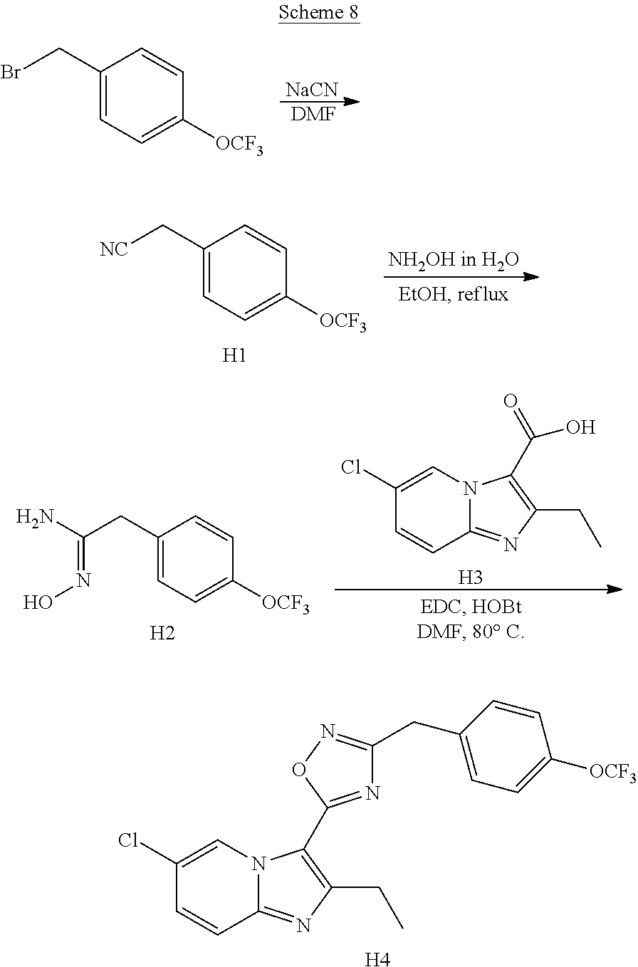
C1(CBr)=CC=C([OCF3])C=C1.[NaCN].[DMF].C1(C[NC])=CC=C([OCF3])C=C1.[H1].C1(Cl)=CN2C(=NC(CC)=C2C(O)=O)C=C1.[H3].C1(CC(N)=NO)=CC=C([OCF3])C=C1.[H2].[H4].C1(Cl)=CN2C(=NC(CC)=C2C2=NC(CC3=CC=C([OCF3])C=C3)=NO2)C=C1
